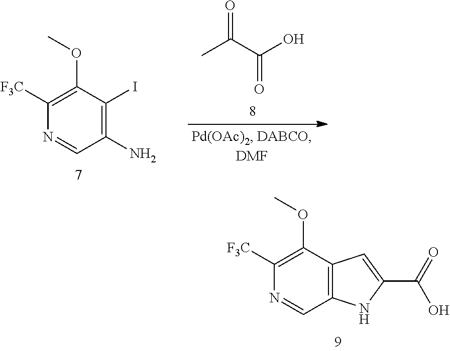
CC(C(O)=O)=O.C1(N)=C(I)C(OC)=C([F3C])N=C1.C12=C(C(OC)=C([F3C])N=C1)C=C(C(=O)O)N2
